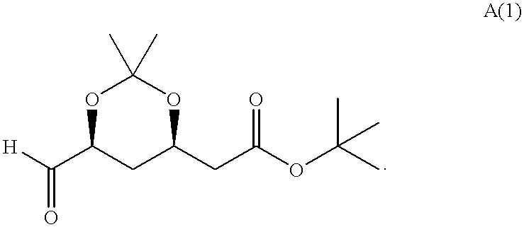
[H]C(C1CC(CC(OC(C)(C)C)=O)OC(C)(C)O1)=O
